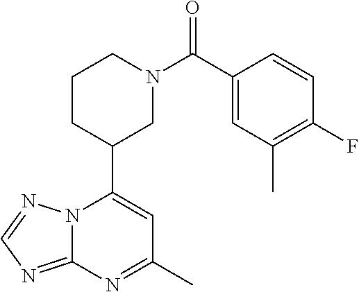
N12C(=NC=N1)N=C(C)C=C2C1CN(C(=O)C2=CC(C)=C(F)C=C2)CCC1
